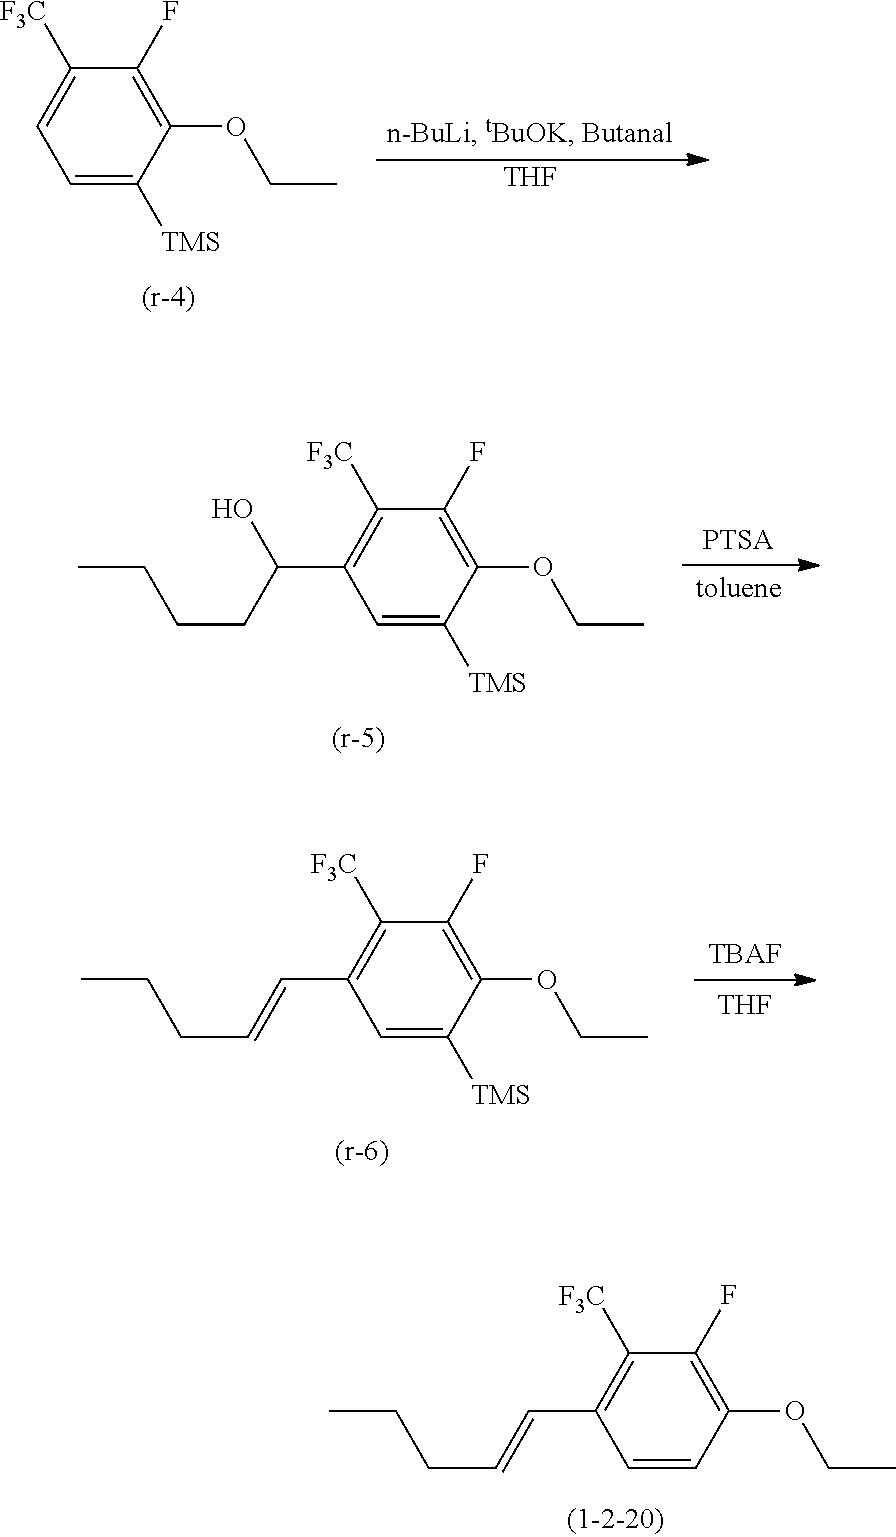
C1(OCC)=C(F)C([F3C])=C(C=CCCC)C=C1.C1(OCC)=C(F)C([F3C])=CC=C1[TMS].[THF].C1(OCC)=C(F)C([F3C])=C(C(O)CCCC)C=C1[TMS].C1(OCC)=C(F)C([F3C])=C(C=CCCC)C=C1[TMS].[TBAF].[THF]
